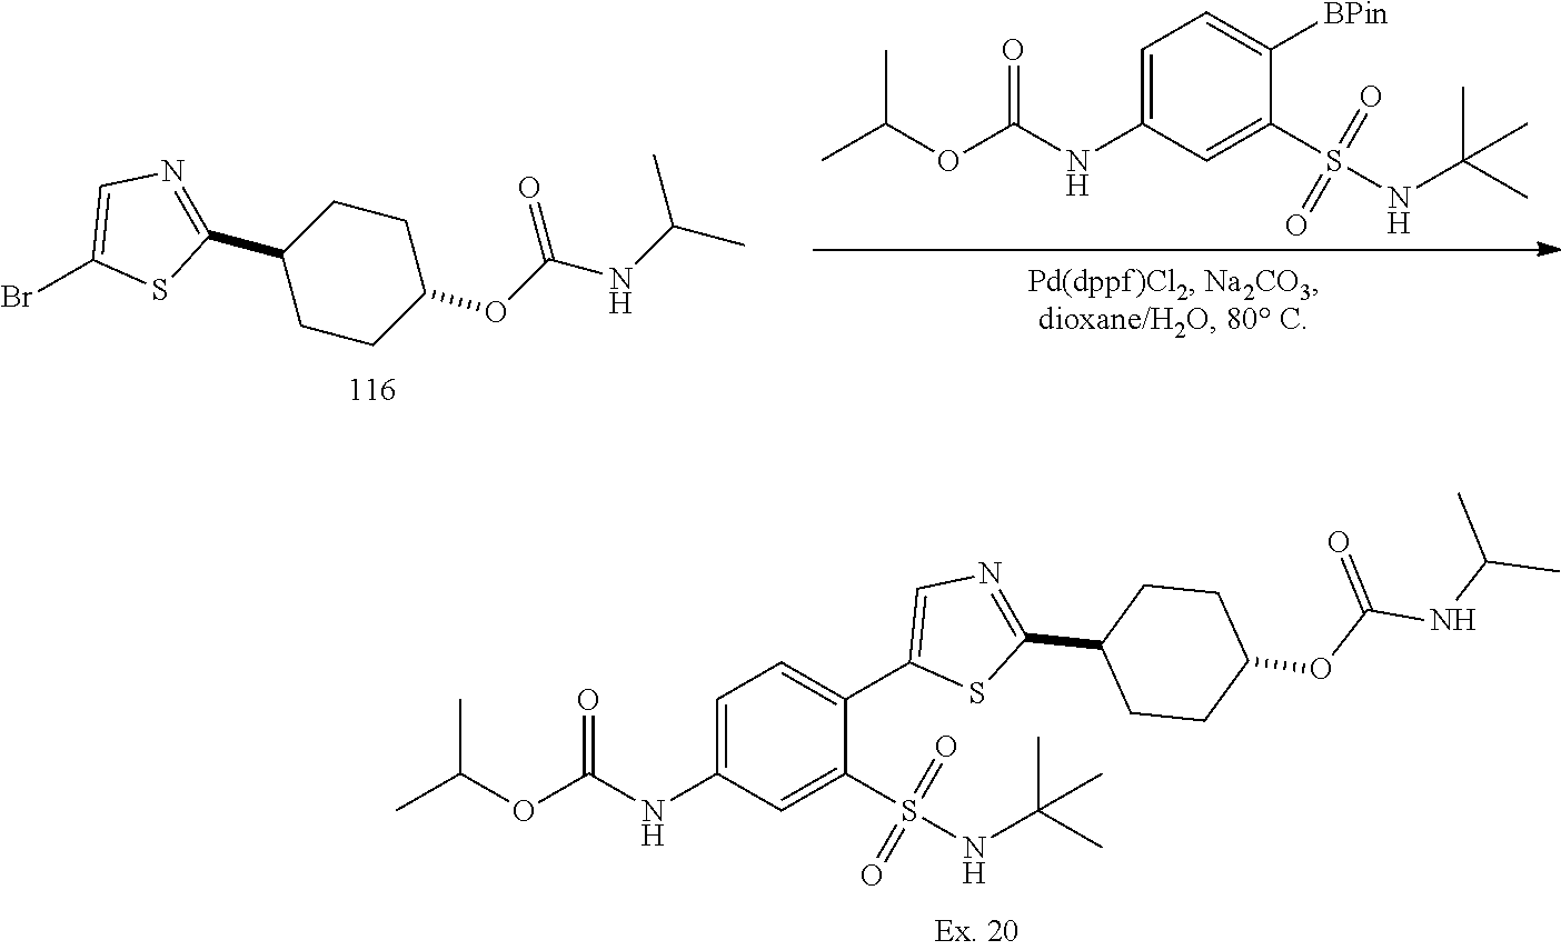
C1=C(NC(OC(C)C)=O)C=C(S(NC(C)(C)C)(=O)=O)C([BPin])=C1.C1CC(C2=NC=C(Br)S2)CCC1OC(NC(C)C)=O.C1=C(NC(OC(C)C)=O)C=C(S(NC(C)(C)C)(=O)=O)C(C2=CN=C(C3CCC(OC(NC(C)C)=O)CC3)S2)=C1
